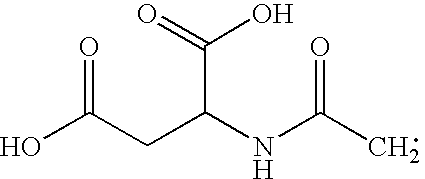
OC(CC(NC(C)=O)C(=O)O)=O
